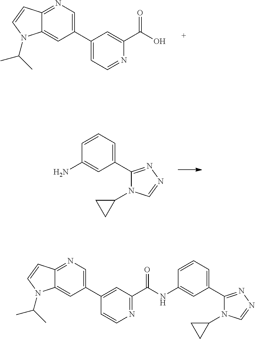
C12=NC=C(C3=CC=NC(C(O)=O)=C3)C=C1N(C(C)C)C=C2.C1=CC=C(C2=NN=CN2C2CC2)C=C1N.C12=NC=C(C3=CC(C(NC4=CC(C5=NN=CN5C5CC5)=CC=C4)=O)=NC=C3)C=C1N(C(C)C)C=C2
